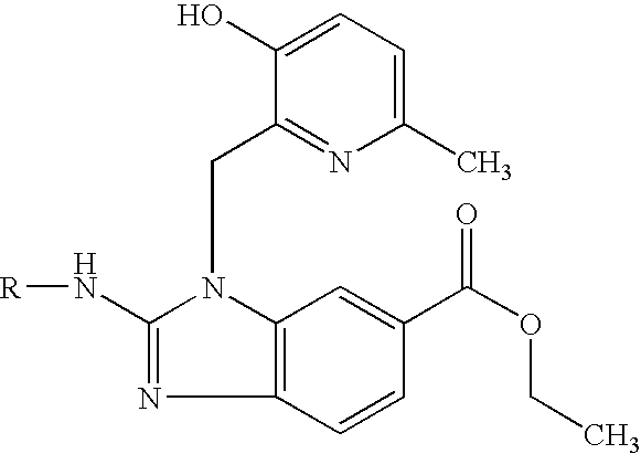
C1(C)=CC=C(O)C(CN2C(N[R])=NC3=C2C=C(C(OCC)=O)C=C3)=N1
